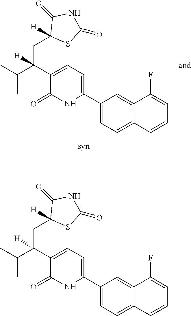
C1(C2=CC=C(C(C(C)C)(CC3([H])SC(=O)NC3=O)[H])C(=O)N2)=CC=C2C(=C1)C(F)=CC=C2.C1(C2=CC=C(C(C(C)C)(CC3([H])SC(=O)NC3=O)[H])C(=O)N2)=CC=C2C(=C1)C(F)=CC=C2
